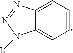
C1=CC=C2C(=C1)N=NN2[L]
